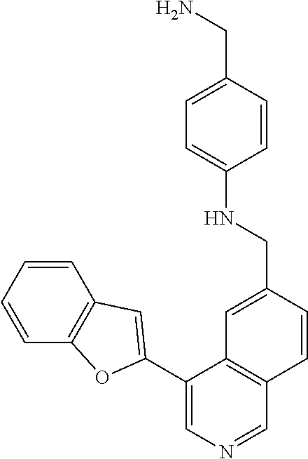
C1(C2=CC3=C(C=CC=C3)O2)=CN=CC2=C1C=C(CNC1=CC=C(CN)C=C1)C=C2
